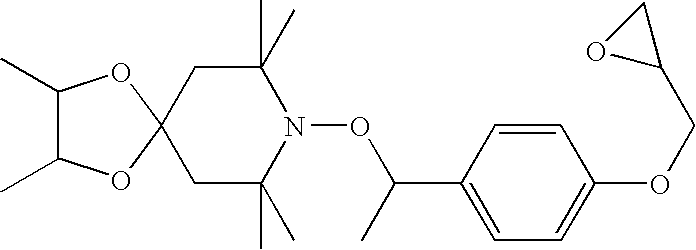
C1(C)C(C)OC2(O1)CC(C)(C)N(OC(C1=CC=C(OCC3CO3)C=C1)C)C(C)(C)C2
